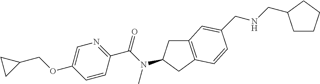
C1=CC(C(N(C)C2CC3=C(C2)C=CC(CNCC2CCCC2)=C3)=O)=NC=C1OCC1CC1
